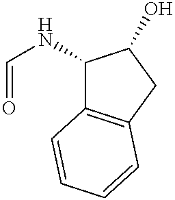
C1(NC=O)C2=C(CC1O)C=CC=C2
